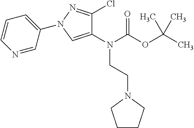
N(C(OC(C)(C)C)=O)(CCN1CCCC1)C1=CN(C2=CC=CN=C2)N=C1Cl
